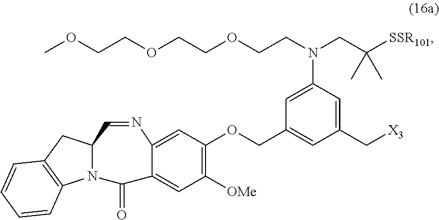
[X3]CC1=CC(N(CC([SSR101])(C)C)CCOCCOCCOC)=CC(COC2=C([OMe])C=C3C(=C2)N=CC2N(C3=O)C3=C(C2)C=CC=C3)=C1
